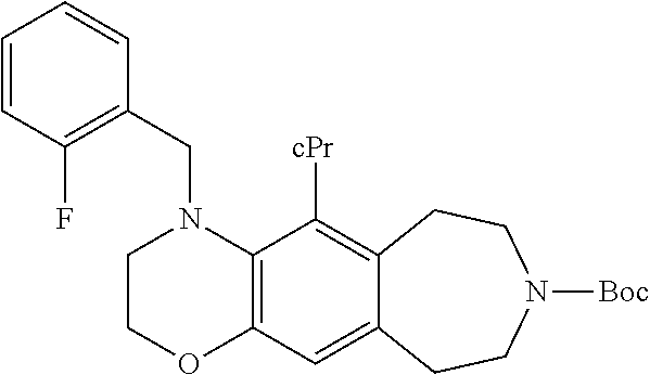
C12=C(N(CC3=C(F)C=CC=C3)CCO1)C([cPr])=C1C(=C2)CCN([Boc])CC1
